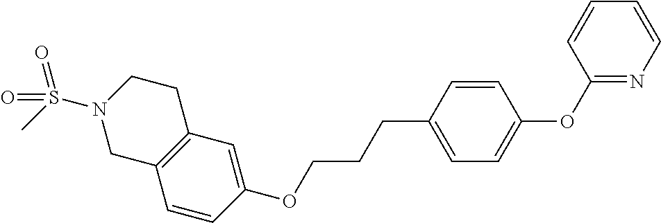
C1=CC(OCCCC2=CC=C(OC3=NC=CC=C3)C=C2)=CC2=C1CN(S(C)(=O)=O)CC2
